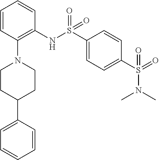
C1=CC(N2CCC(C3=CC=CC=C3)CC2)=C(NS(C2=CC=C(S(=O)(N(C)C)=O)C=C2)(=O)=O)C=C1
